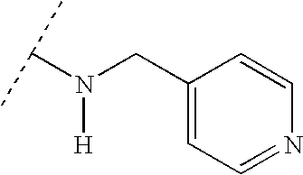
N(C(C)C)([H])CC1=CC=NC=C1
